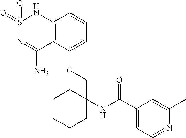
C12=C(C(OCC3(NC(C4=CC=NC(C)=C4)=O)CCCCC3)=CC=C1)C(N)=NS(=O)(=O)N2
